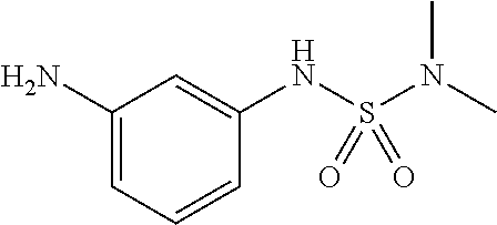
C1(N)=CC=CC(NS(N(C)C)(=O)=O)=C1
